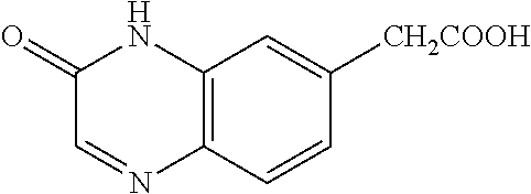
C12=C(C=CC([CH2COOH])=C1)N=CC(=O)N2
